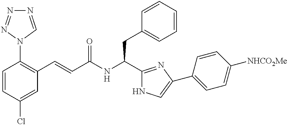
C1=CC(Cl)=CC(C=CC(NC(C2=NC(C3=CC=C([NHCO2Me])C=C3)=CN2)CC2=CC=CC=C2)=O)=C1N1C=NN=N1
